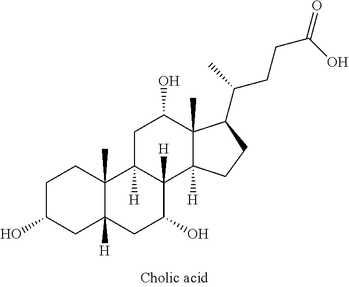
C1C(O)CC2([H])C(C)(C1)C1([H])C([H])(C(O)C2)C2([H])C(C)(C(O)C1)C(C(CCC(=O)O)C)CC2
